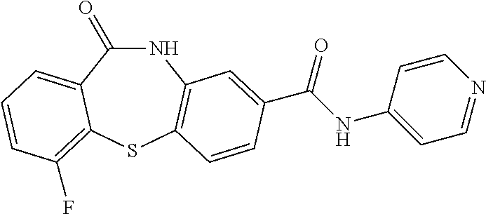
C1(=O)NC2=C(SC3=C(F)C=CC=C13)C=CC(C(NC1=CC=NC=C1)=O)=C2
